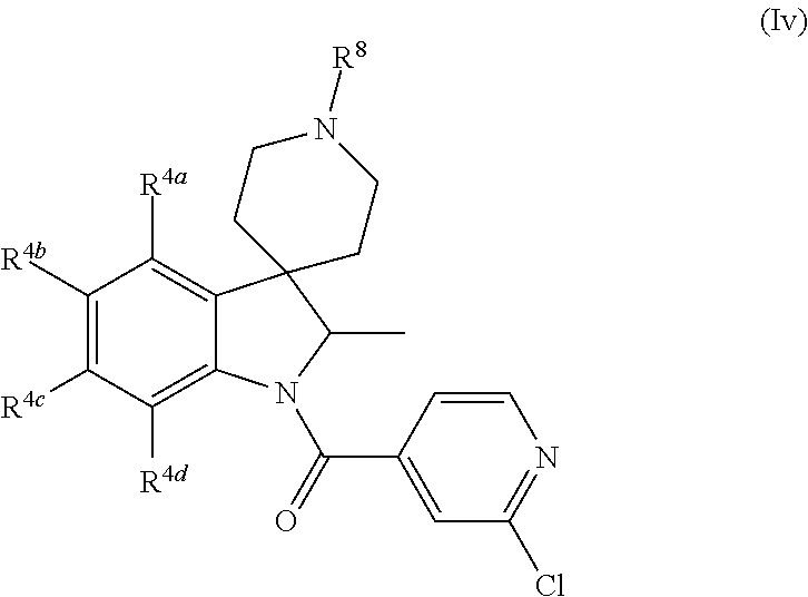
C1([R4b])=C([R4c])C([R4d])=C2C(=C1[R4a])C1(C(C)N2C(=O)C2=CC(Cl)=NC=C2)CCN([R8])CC1
